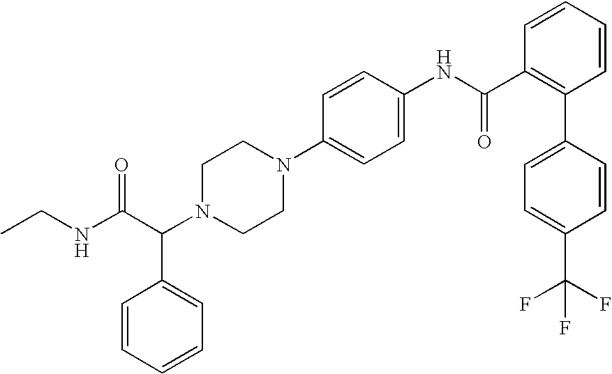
CCNC(C(N1CCN(C2=CC=C(NC(C3=C(C4=CC=C(C(F)(F)F)C=C4)C=CC=C3)=O)C=C2)CC1)C1=CC=CC=C1)=O
